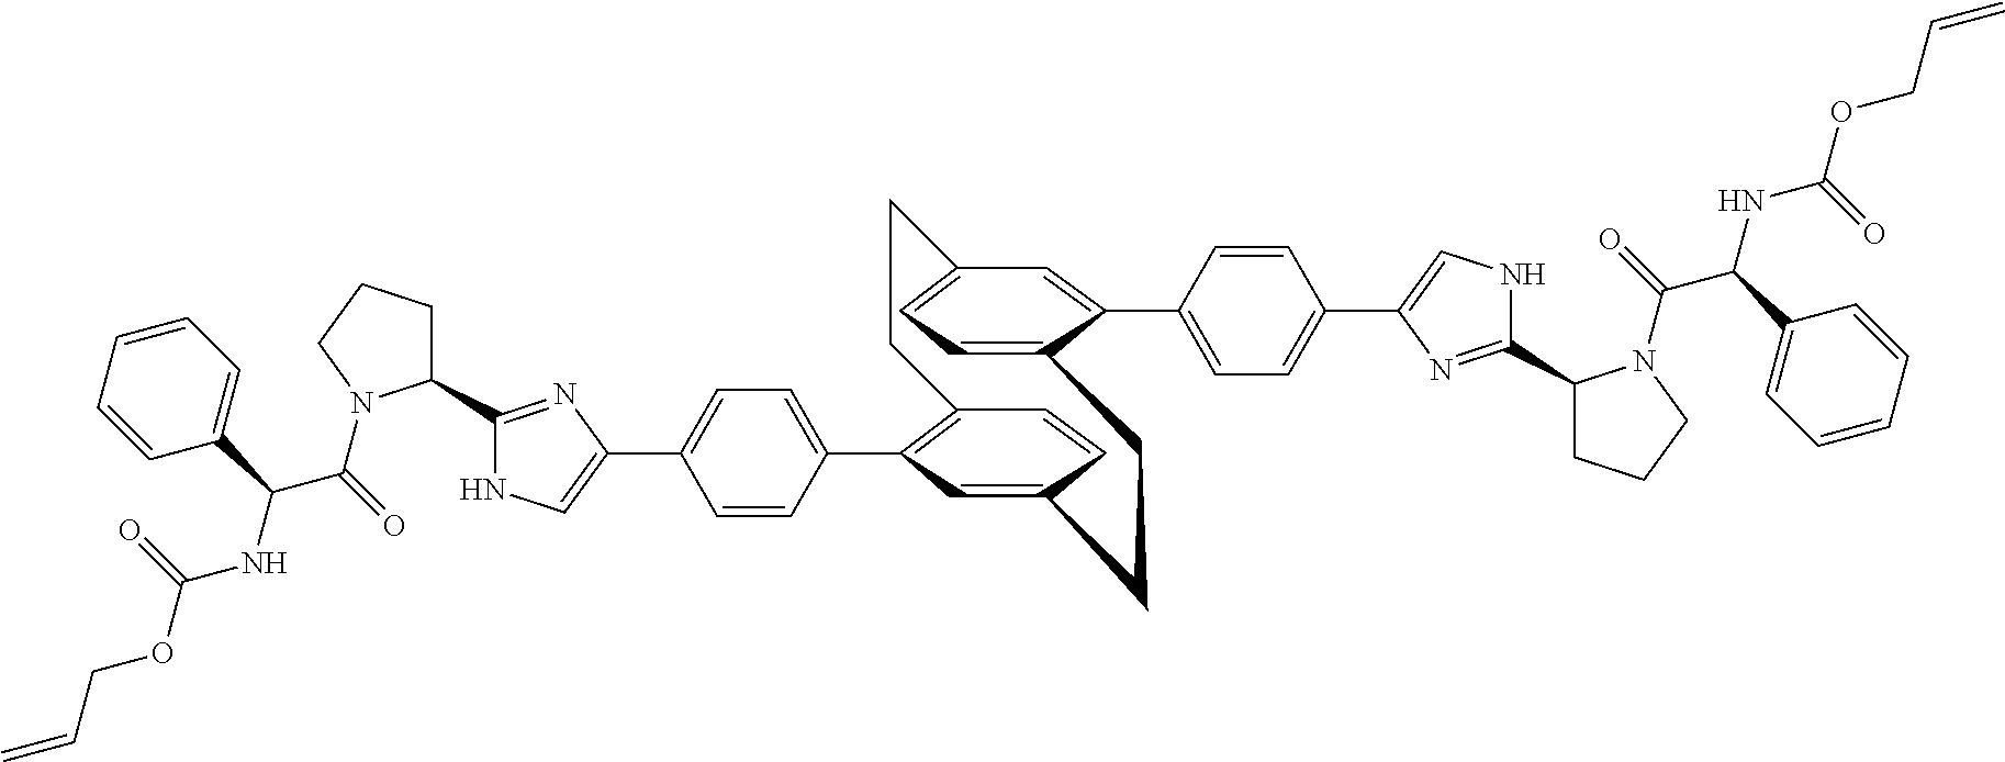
C12=C(C3=CC=C(C4=CNC(C5CCCN5C(C(NC(=O)OCC=C)C5=CC=CC=C5)=O)=N4)C=C3)C=C(C=C1)CCC1=CC=C(C=C1C1=CC=C(C3=CNC(C4CCCN4C(C(NC(=O)OCC=C)C4=CC=CC=C4)=O)=N3)C=C1)CC2
